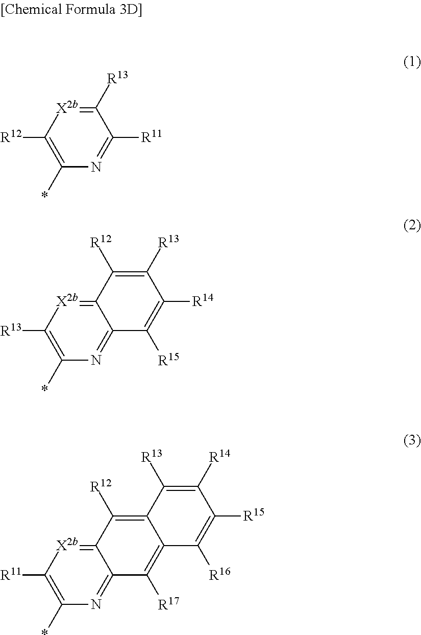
C1([R13])=[X2b]C([R12])=C(*)N=C1[R11].N1=C2C(=[X2b]C([R13])=C1*)C([R12])=C([R13])C([R14])=C2[R15].N1=C2C(=[X2b]C([R11])=C1*)C([R12])=C1C(=C2[R17])C([R16])=C([R15])C([R14])=C1[R13]
